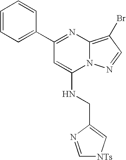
C1(C2=NC3=C(Br)C=NN3C(NCC3=C[NTs]C=N3)=C2)=CC=CC=C1
